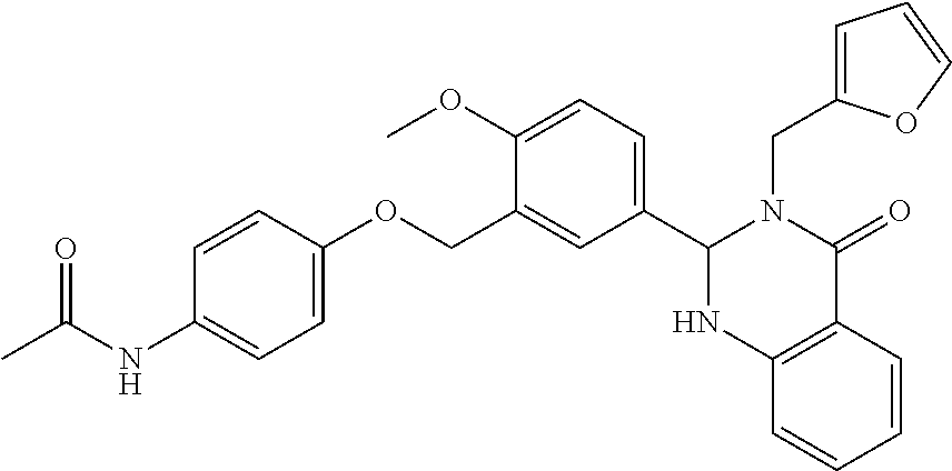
C12=C(C=CC=C1)C(=O)N(CC1=CC=CO1)C(C1=CC=C(OC)C(COC3=CC=C(NC(C)=O)C=C3)=C1)N2
